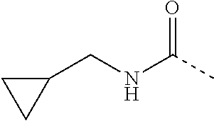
C1(CNC(C)=O)CC1
